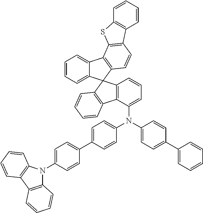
C1=CC=C2C(=C1)C1=C(C=CC3=C1SC1=C3C=CC=C1)C21C2=C(C(N(C3=CC=C(C4=CC=C(N5C6=C(C7=C5C=CC=C7)C=CC=C6)C=C4)C=C3)C3=CC=C(C4=CC=CC=C4)C=C3)=CC=C2)C2=C1C=CC=C2
